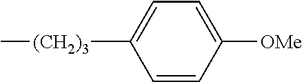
C1=CC([OMe])=CC=C1[(CH2)3]C
